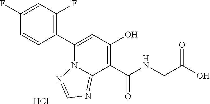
C1(C2=CC(O)=C(C(NCC(O)=O)=O)C3=NC=NN23)=C(F)C=C(F)C=C1.Cl
